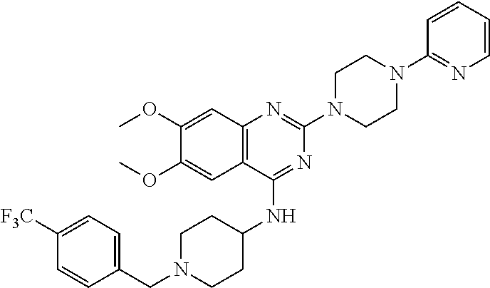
C12=C(C(NC3CCN(CC4=CC=C([F3C])C=C4)CC3)=NC(N3CCN(C4=NC=CC=C4)CC3)=N1)C=C(OC)C(OC)=C2
